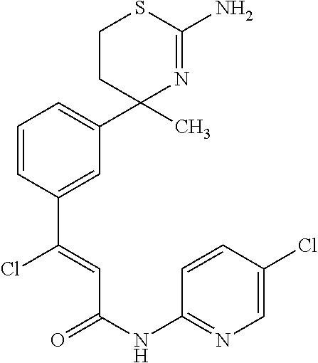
C1=CC(C(=CC(=O)NC2=NC=C(Cl)C=C2)Cl)=CC(C2(C)N=C(N)SCC2)=C1
